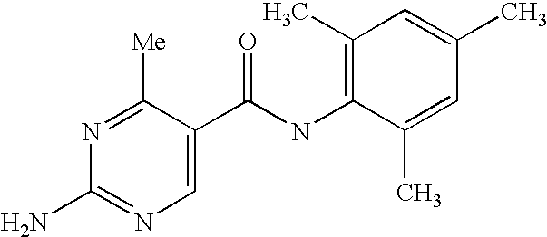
N1=C([Me])C(C(NC2=C(C)C=C(C)C=C2C)=O)=CN=C1N
